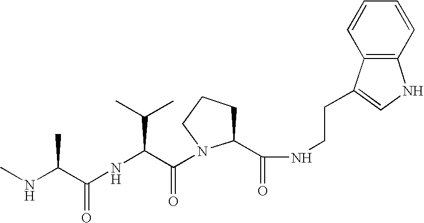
N(C(C(NC(C(=O)N1C(C(NCCC2=CNC3=C2C=CC=C3)=O)CCC1)C(C)C)=O)C)C
